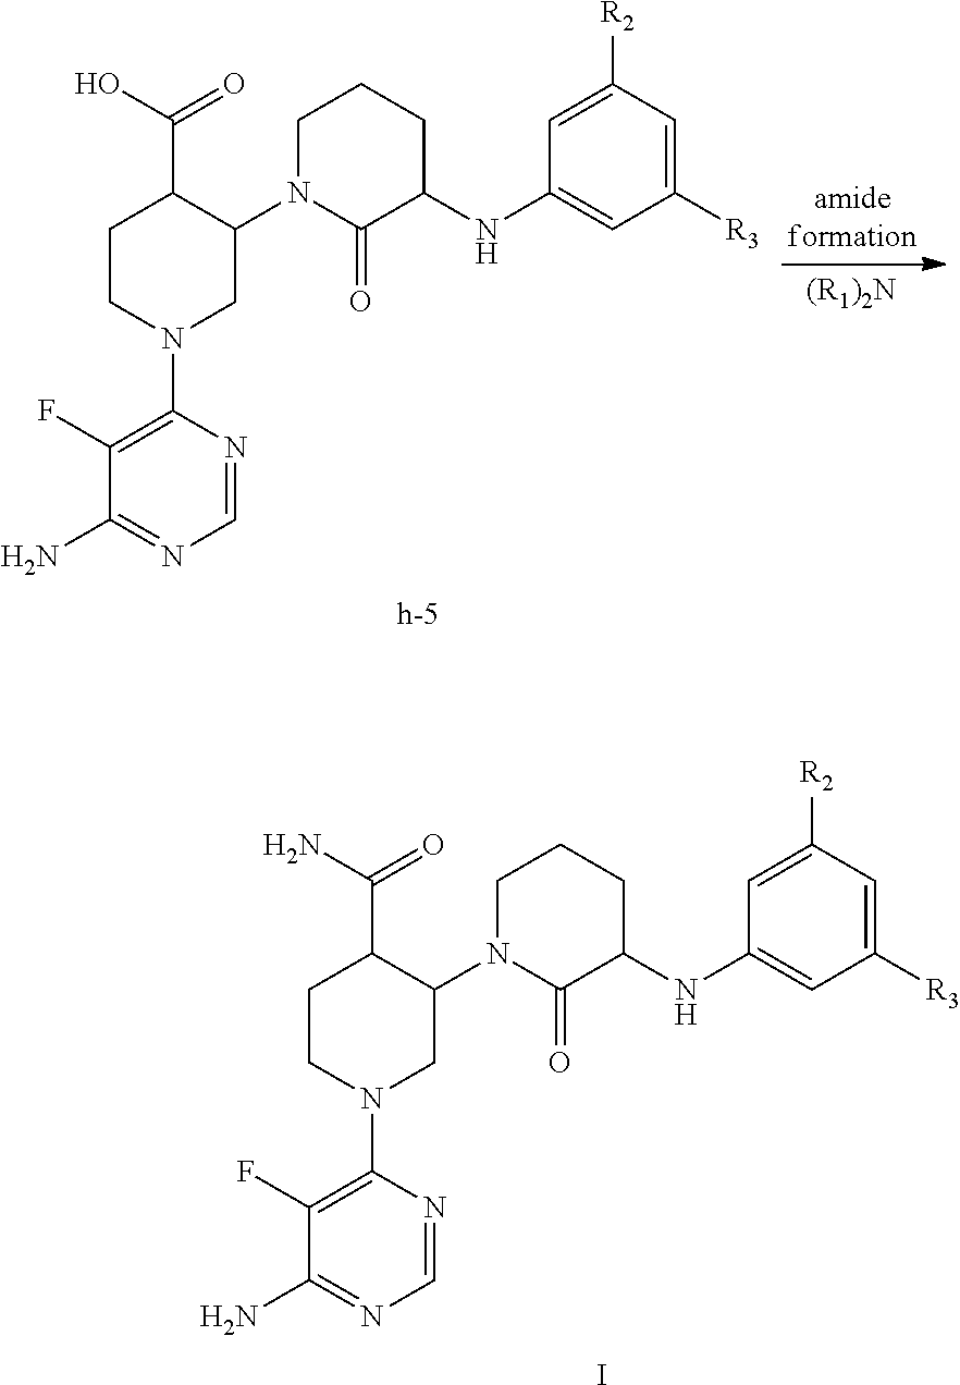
C1=NC(N2CC(N3CCCC(NC4=CC([R3])=CC([R2])=C4)C3=O)C(C(O)=O)CC2)=C(F)C(N)=N1.C1=NC(N2CC(N3CCCC(NC4=CC([R3])=CC([R2])=C4)C3=O)C(C(N)=O)CC2)=C(F)C(N)=N1.I
